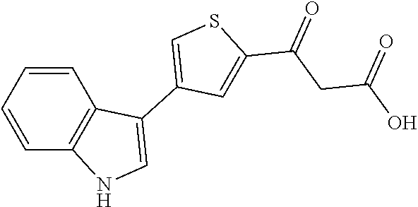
C1=CC=CC2=C1C(C1=CSC(C(CC(O)=O)=O)=C1)=CN2
